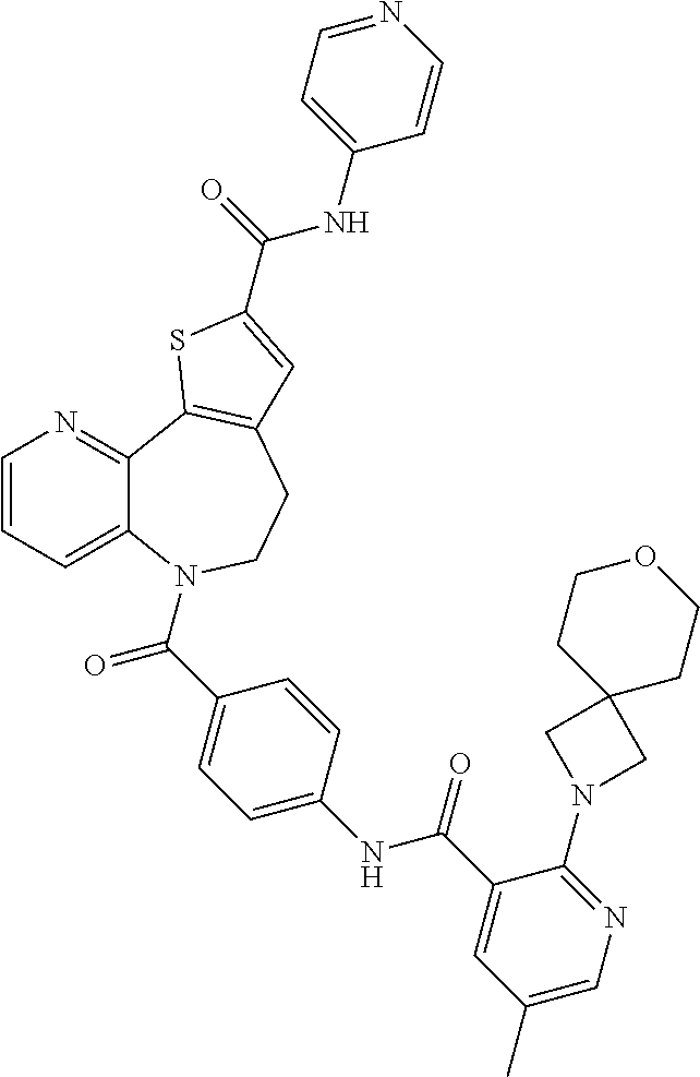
C1=CC=C2C(=N1)C1=C(CCN2C(C2=CC=C(NC(C3=CC(C)=CN=C3N3CC4(C3)CCOCC4)=O)C=C2)=O)C=C(C(=O)NC2=CC=NC=C2)S1
